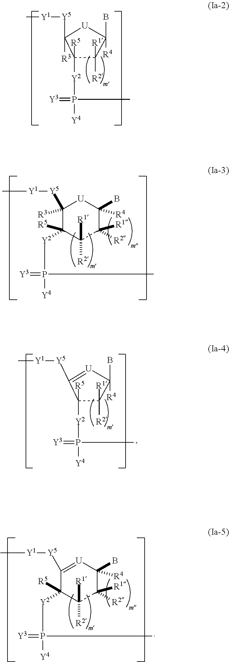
C1([Y5][Y1]C)([R3])C([R5])([Y2]P([Y4])(C)=[Y3])C([R1])([R2])C([R2])([R1])C(B)([R4])[U]1.C1([R5])([Y2]P([Y4])(C)=[Y3])C([R1])([R2])C(B)([R4])[U]C1([Y5][Y1]C)[R3].C1([R5])([Y2]P([Y4])(C)=[Y3])C([R1])([R2])C(B)([R4])[U]=C1[Y5][Y1]C.C1([Y5][Y1]C)=[U]C(B)([R4])C([R2])([R1])C([R1])([R2])C1([R5])[Y2]P([Y4])(C)=[Y3]
